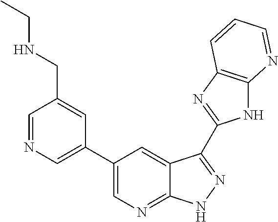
C1=NC=C(C2=CN=C3C(=C2)C(C2=NC4=C(N2)N=CC=C4)=NN3)C=C1CNCC
